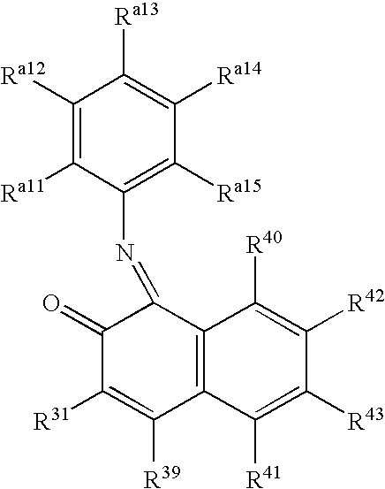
C1([Ra12])=C([Ra11])C(N=C2C(=O)C([R31])=C([R39])C3=C2C([R40])=C([R42])C([R43])=C3[R41])=C([Ra15])C([Ra14])=C1[Ra13]
